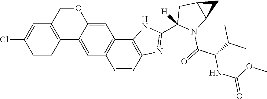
O1CC2=C(C3=CC4=C(C=C13)C1=C(C=C4)N=C(C3([H])N(C(=O)C(C(C)C)NC(OC)=O)C4C(C3)C4)N1)C=CC(Cl)=C2
